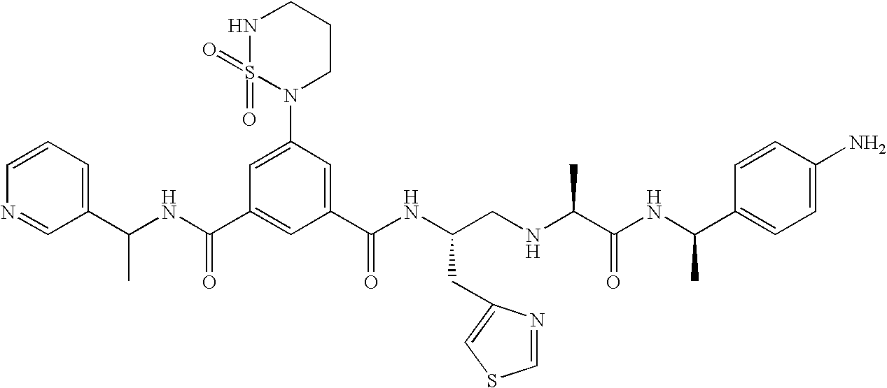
C1(C(NC(C2=CC(C(NC(CNC(C(NC(C3=CC=C(N)C=C3)C)=O)C)CC3=CSC=N3)=O)=CC(N3CCCNS3(=O)=O)=C2)=O)C)=CC=CN=C1
